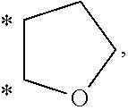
C1COCC1
